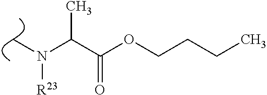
CN(C(C(OCCCC)=O)C)[R23]
